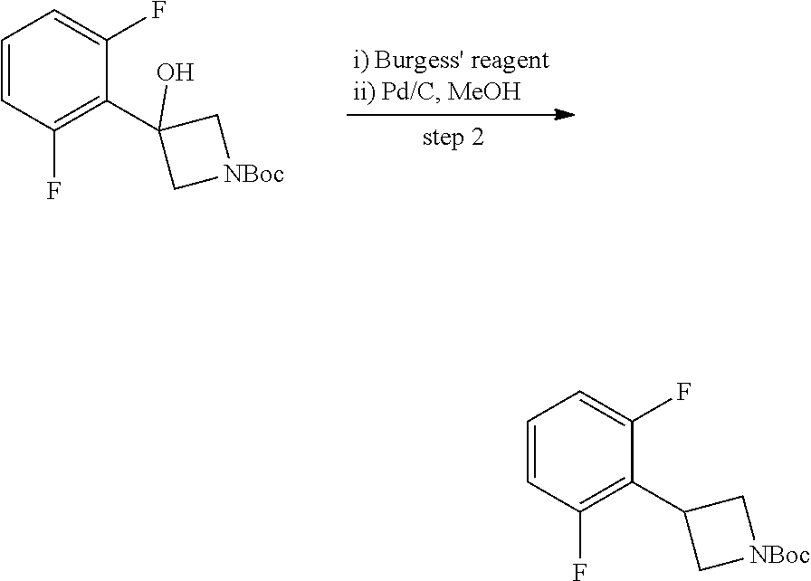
C1=CC(F)=C(C2(O)C[NBoc]C2)C(F)=C1.C1=CC(F)=C(C2C[NBoc]C2)C(F)=C1
